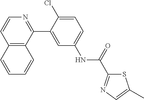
C12=C(C(C3=CC(NC(=O)C4=NC=C(C)S4)=CC=C3Cl)=NC=C1)C=CC=C2
